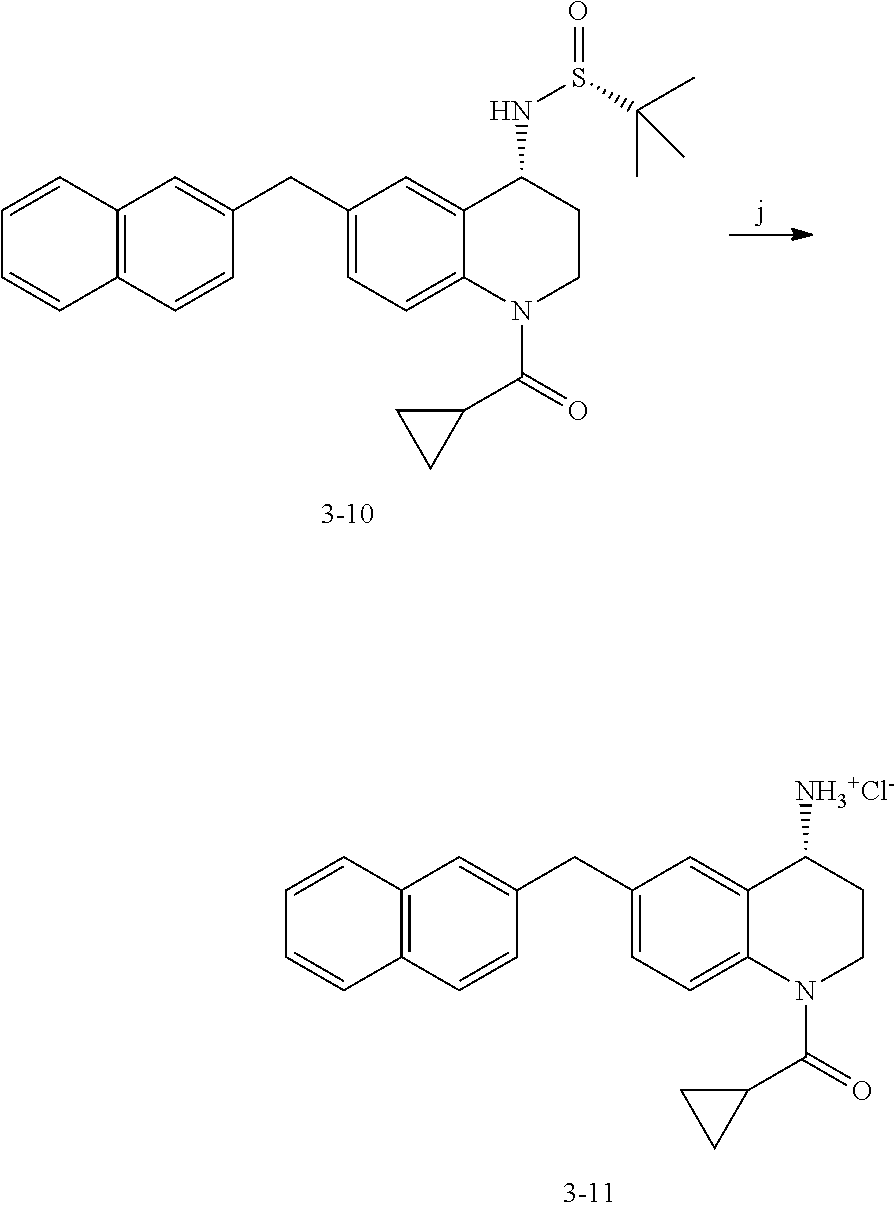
C1(CC2=CC3=C(C=C2)C=CC=C3)=CC=C2C(=C1)C([NH3+Cl-])CCN2C(=O)C1CC1.C1(CC2=CC3=C(C=C2)C=CC=C3)=CC=C2C(=C1)C(NS(=O)C(C)(C)C)CCN2C(=O)C1CC1
